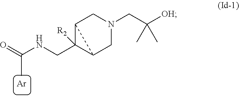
[Ar].C12C(CNC(=O)C)([R2])C1CN(CC([OH])(C)C)C2
